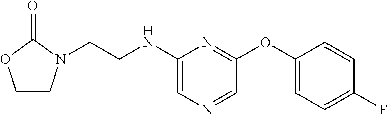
C1(NCCN2CCOC2=O)=CN=CC(OC2=CC=C(F)C=C2)=N1
